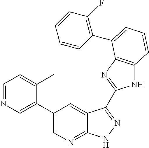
C1(C2=CN=CC=C2C)=CN=C2C(=C1)C(C1=NC3=C(N1)C=CC=C3C1=C(F)C=CC=C1)=NN2
